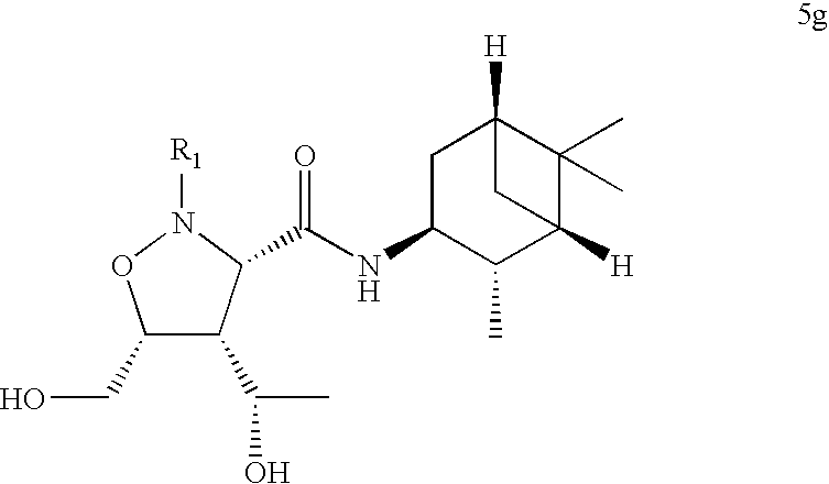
C1(CO)C(C(C)O)C(C(NC2C(C)C3([H])C(C)(C)C([H])(C2)C3)=O)N([R1])O1
